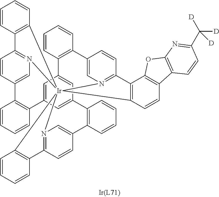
C1=CC2=CN3=C1C1=C([Ir]3456N3=C(C=CC(=C3)C3=C(C7=CC(=CC(=C7)C7=C2C=CC=C7)C2=C(C=CC=C2)C2=CN4=C(C=C2)C2=C5C=CC=C2)C=CC=C3)C2=C6C=CC3=C2OC2=C3C=CC(C([D])([D])[D])=N2)C=CC=C1
